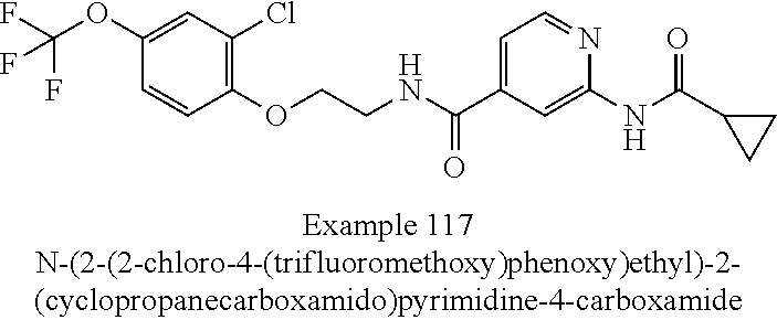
C1(OC(F)(F)F)=CC(Cl)=C(OCCNC(C2=CC=NC(NC(=O)C3CC3)=C2)=O)C=C1
